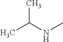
CC(C)NC
